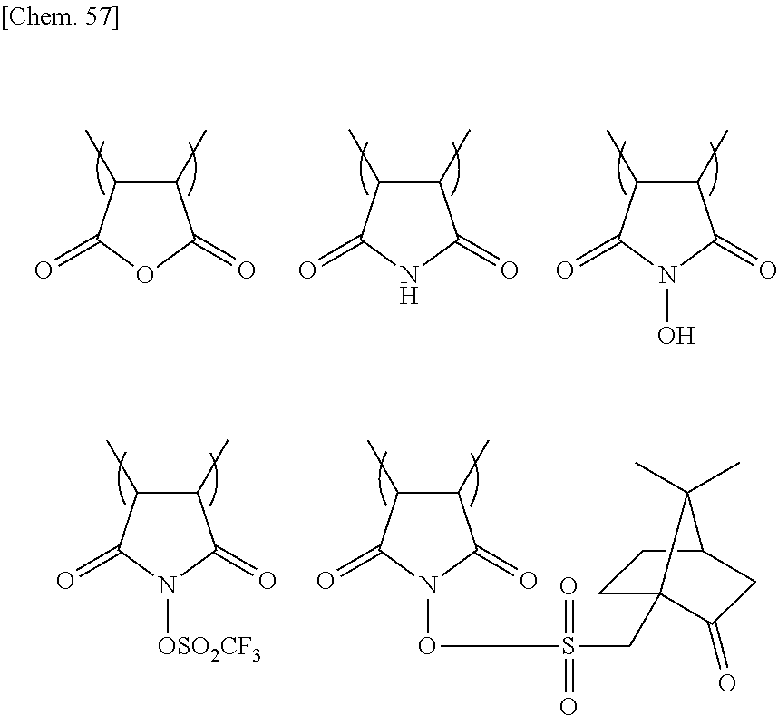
C1(C)C(C)C(=O)OC1=O.C1(C)C(C)C(=O)NC1=O.C1(C)C(C)C(=O)N(O)C1=O.C1(C)C(C)C(=O)N([OSO2CF3])C1=O.C1(C)C(C)C(=O)N(OS(CC23CCC(CC2=O)C3(C)C)(=O)=O)C1=O
